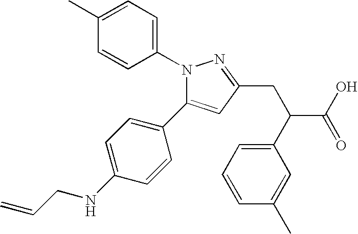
N1(C2=CC=C(C)C=C2)C(C2=CC=C(NCC=C)C=C2)=CC(CC(C(O)=O)C2=CC=CC(C)=C2)=N1
